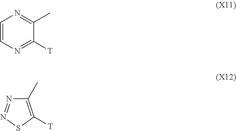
C1=CN=C([T])C(C)=N1.C1(C)=C([T])SN=N1
